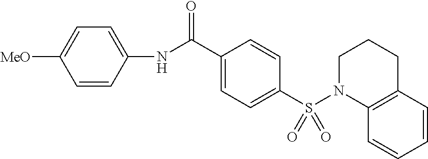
C1=C(C(NC2=CC=C([MeO])C=C2)=O)C=CC(S(=O)(N2C3=C(CCC2)C=CC=C3)=O)=C1
